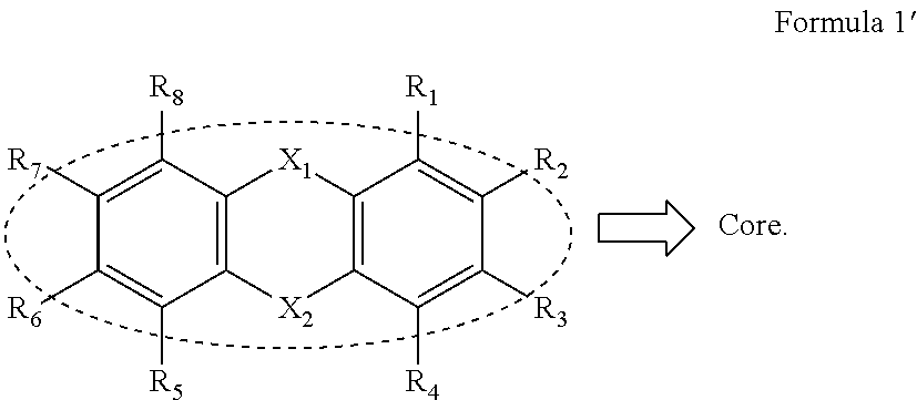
C1([R7])=C([R8])C2=C(C([R5])=C1[R6])[X2]C1=C([X1]2)C([R1])=C([R2])C([R3])=C1[R4]
